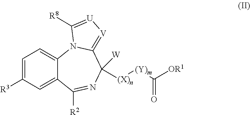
C1=C([R3])C=C2C(=C1)N1C(=[V][U]=C1[R8])C([(X)n][(Y)m]C([OR1])=O)([W])N=C2[R2]
